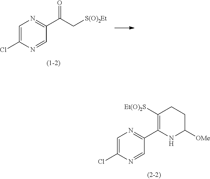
C1=C(Cl)N=CC(C(C[S(O)2Et])=O)=N1.C1=C(Cl)N=CC(C2=C([Et(O)2S])CCC([OMe])N2)=N1
